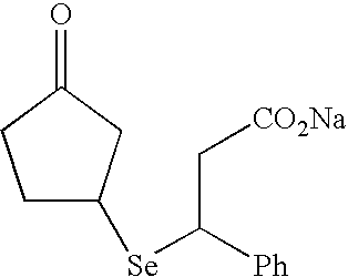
C([Ph])([Se]C1CCC(=O)C1)C[CO2Na]
